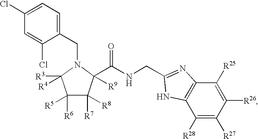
C1(CN2C([R3])([R4])C([R6])([R5])C([R7])([R8])C2([R9])C(NCC2=NC3=C(N2)C([R28])=C([R27])C([R26])=C3[R25])=O)=CC=C(Cl)C=C1Cl
